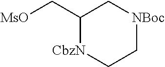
C1(C[MsO])[CbzN]CC[NBoc]C1
